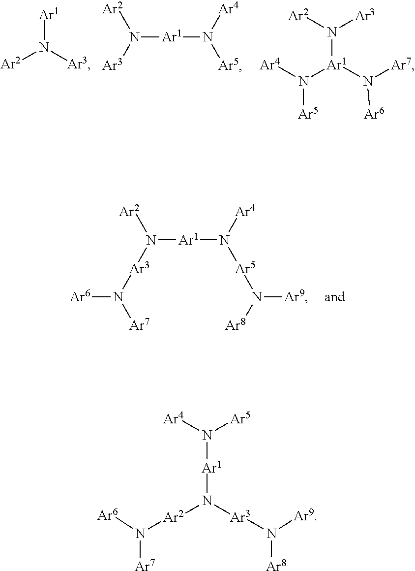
[Ar1]N([Ar3])[Ar2].[Ar1](N([Ar3])[Ar2])N([Ar5])[Ar4].[Ar1](N([Ar3])[Ar2])(N([Ar5])[Ar4])N([Ar7])[Ar6].[Ar1](N([Ar3]N([Ar6])[Ar7])[Ar2])N([Ar5]N([Ar8])[Ar9])[Ar4].[Ar1](N([Ar5])[Ar4])N([Ar3]N([Ar8])[Ar9])[Ar2]N([Ar7])[Ar6]
